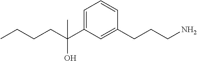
C(C(C1=CC=CC(CCCN)=C1)(O)C)CCC
